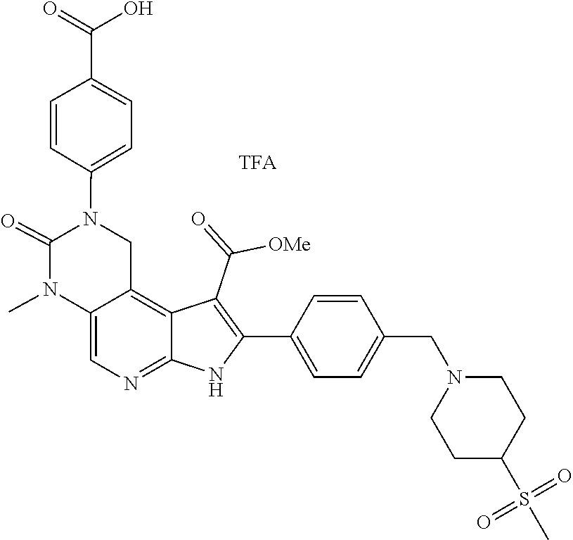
C1(N2C(=O)N(C)C3=CN=C4C(=C3C2)C(C([OMe])=O)=C(C2=CC=C(CN3CCC(S(C)(=O)=O)CC3)C=C2)N4)=CC=C(C(=O)O)C=C1
